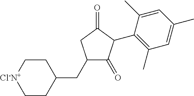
C1(CC2CC[Cl-N+]CC2)C(=O)C(C2=C(C)C=C(C)C=C2C)C(=O)C1
